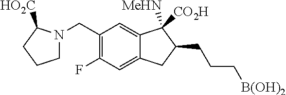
C1(CN2CCCC2[HO2C])=C(F)C=C2C(=C1)C([MeHN])([CO2H])C(CCC[B(OH)2])C2
